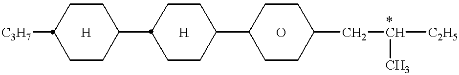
[C3H7]C1CCC(C2CCC(C3CCC(C[*CH]([C2H5])C)CC3)CC2)CC1.[H].[H].O
